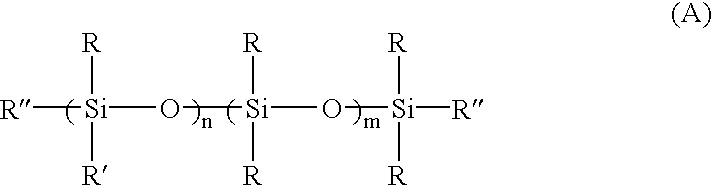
[R][Si]([R])(O[Si](O[Si]([R])([R])[R])([R])[R])[R]
